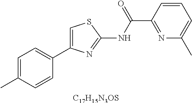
C1=C(C)C=CC(C2=CSC(NC(C3=NC(C)=CC=C3)=O)=N2)=C1.[C17H15N3OS]
